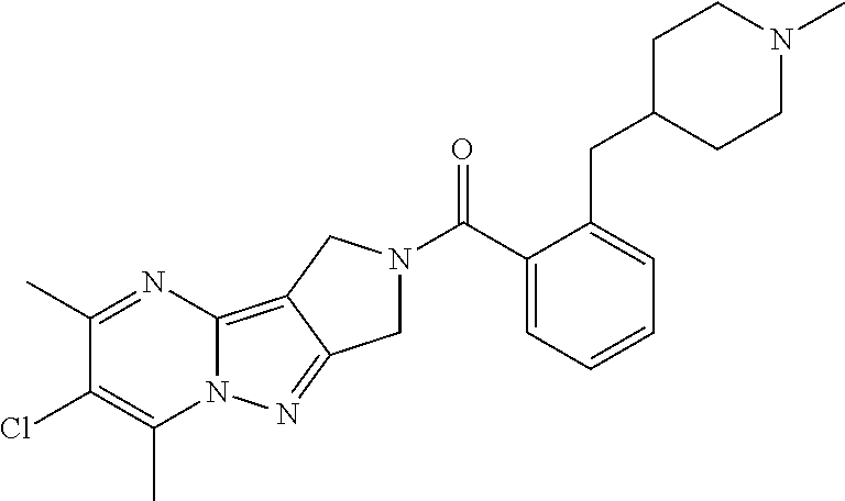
C1(C)=NC2=C3C(=NN2C(C)=C1Cl)CN(C(C1=CC=CC=C1CC1CCN(C)CC1)=O)C3
